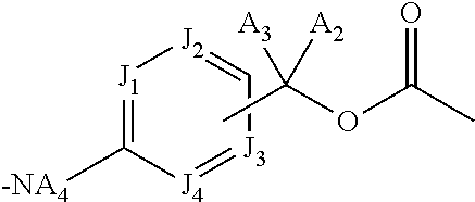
[J1]1=C([-NA4])[J4]=[J3]C=[J2]1.CC(OC(C)=O)([A3])[A2]
